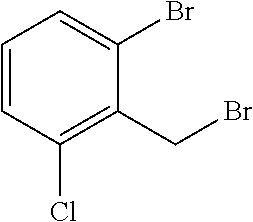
C1=CC(Cl)=C(CBr)C(Br)=C1
